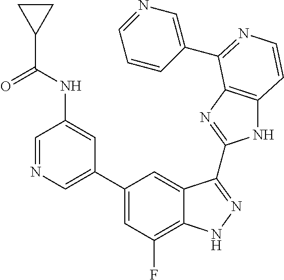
C1(C2=CN=CC(NC(C3CC3)=O)=C2)=CC(F)=C2C(=C1)C(C1=NC3=C(N1)C=CN=C3C1=CN=CC=C1)=NN2
